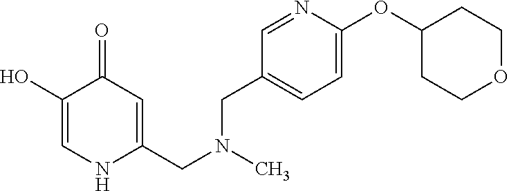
C1(O)=CNC(CN(C)CC2=CC=C(OC3CCOCC3)N=C2)=CC1=O
